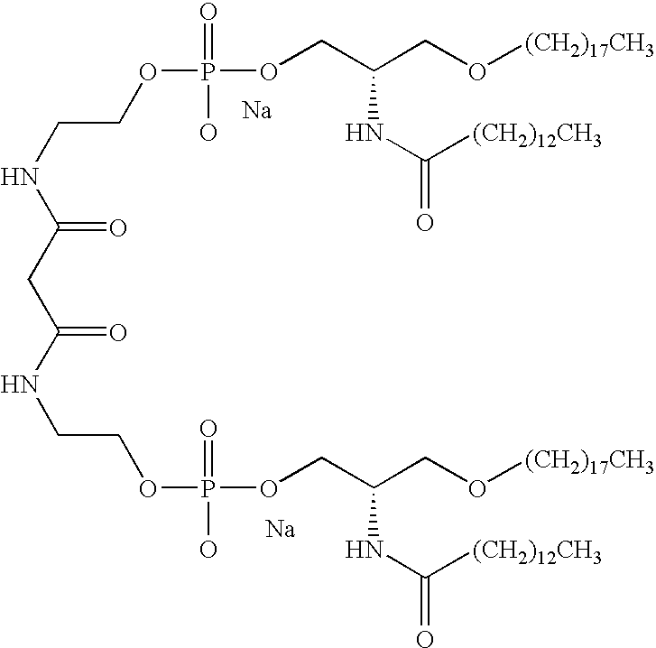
[Na].[Na].N(CCOP(OCC(CO[(CH2)17CH3])NC(=O)[(CH2)12CH3])(=O)O)C(=O)CC(NCCOP(O)(=O)OCC(CO[(CH2)17CH3])NC(=O)[(CH2)12CH3])=O
